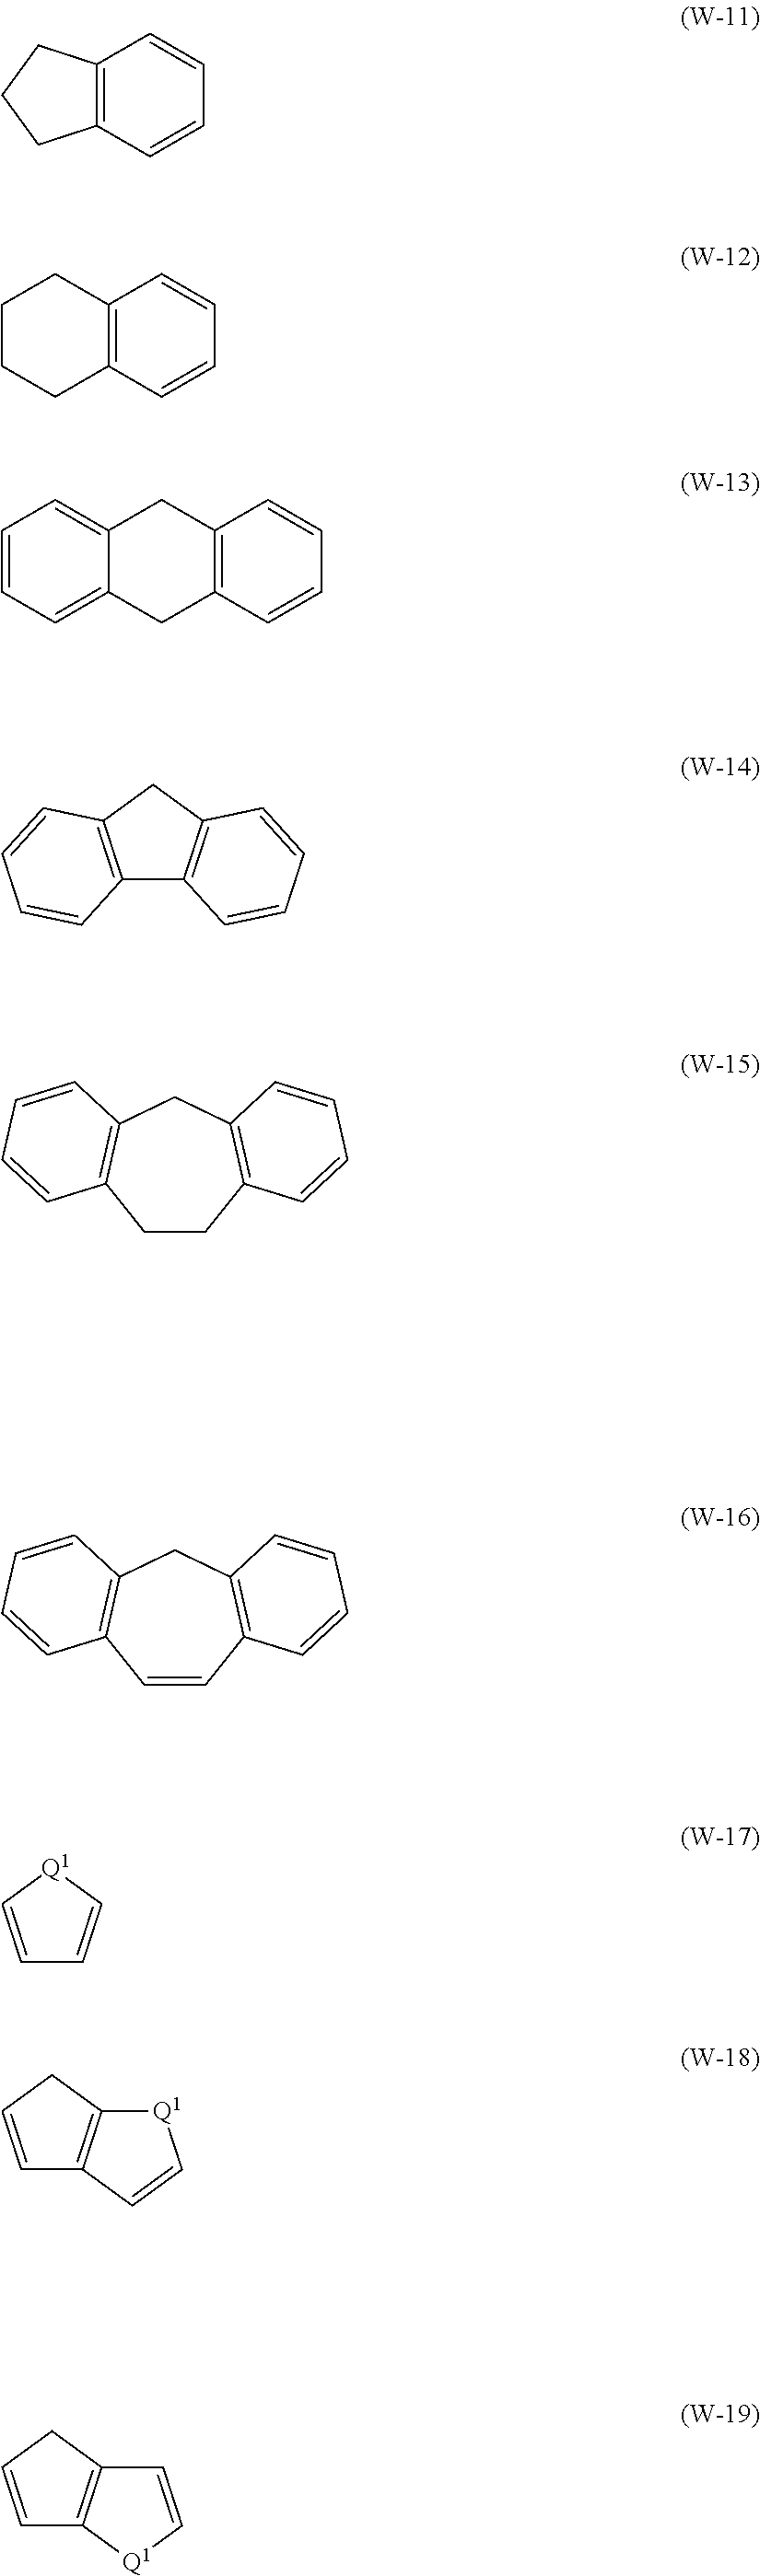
C12=C(CCC1)C=CC=C2.C12=C(CC3=C1C=CC=C3)C=CC=C2.C1=C[Q1]C2=C1CC=C2.C1=CCC2=C1C=C[Q1]2.C1=C[Q1]C=C1.C1=CC2=C(CC3=C1C=CC=C3)C=CC=C2.C12=C(C=CC=C1)CCCC2.C1=CC=C2C(=C1)CC1=C(C2)C=CC=C1.C1CC2=C(CC3=C1C=CC=C3)C=CC=C2
